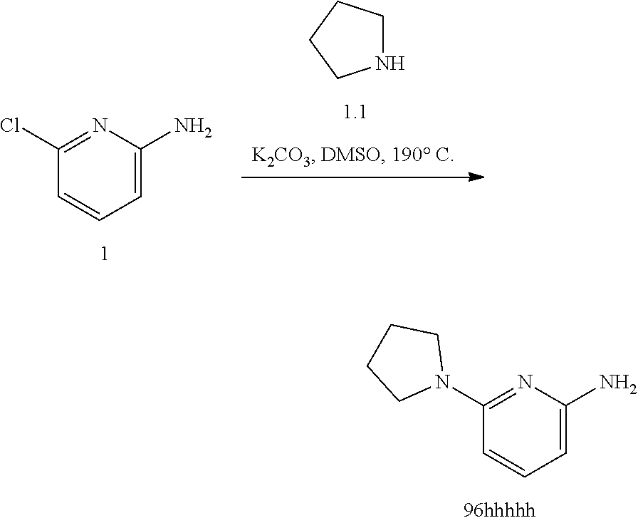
C1(N2CCCC2)=NC(N)=CC=C1.C1(Cl)=NC(N)=CC=C1.N1CCCC1
